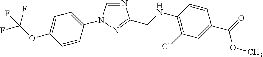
C1=C(OC(F)(F)F)C=CC(N2C=NC(CNC3=C(Cl)C=C(C(=O)OC)C=C3)=N2)=C1
